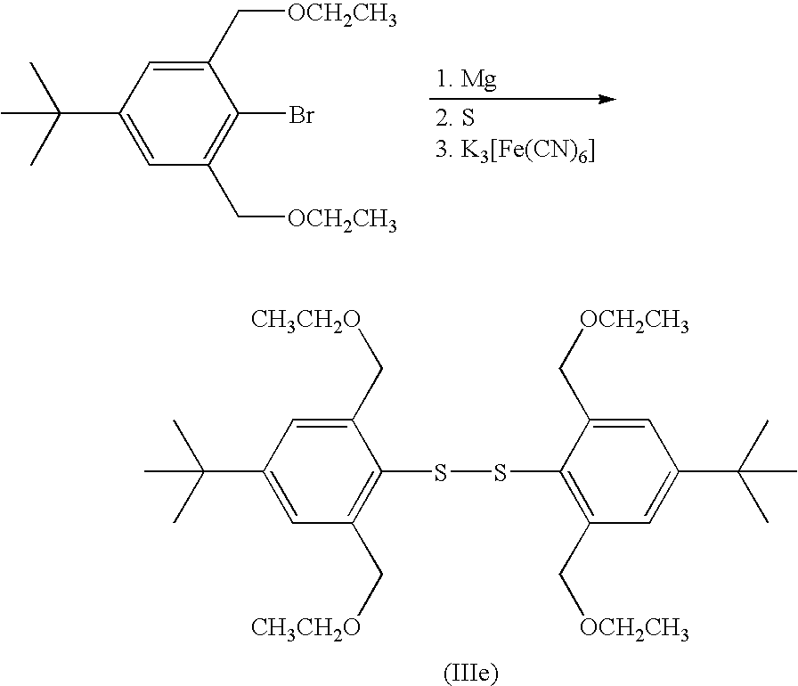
C1(C(C)(C)C)=CC(C[OCH2CH3])=C(Br)C(C[OCH2CH3])=C1.C1(C[OCH2CH3])=C(SSC2=C(C[CH3CH2O])C=C(C(C)(C)C)C=C2C[CH3CH2O])C(C[OCH2CH3])=CC(C(C)(C)C)=C1
